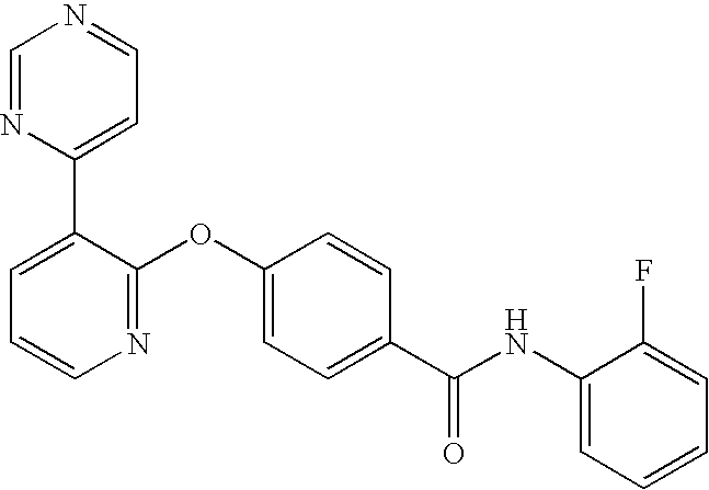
N1=C(OC2=CC=C(C(NC3=CC=CC=C3F)=O)C=C2)C(C2=CC=NC=N2)=CC=C1
